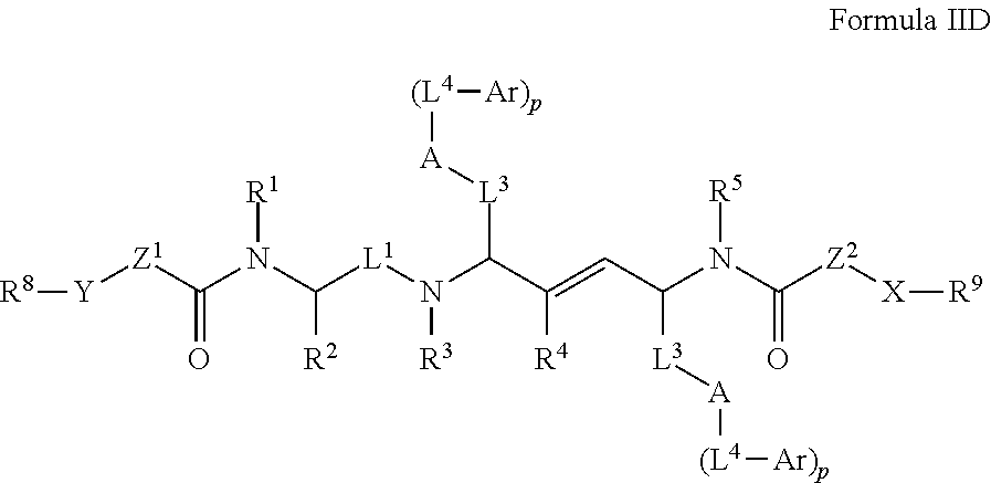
[R8][Y][Z1]C(N(C([R2])[L1]N([R3])C([L3][A][(L4][Ar)p])C([R4])=CC([L3][A][(L4][Ar)p])N([R5])C(=O)[Z2][X][R9])[R1])=O
